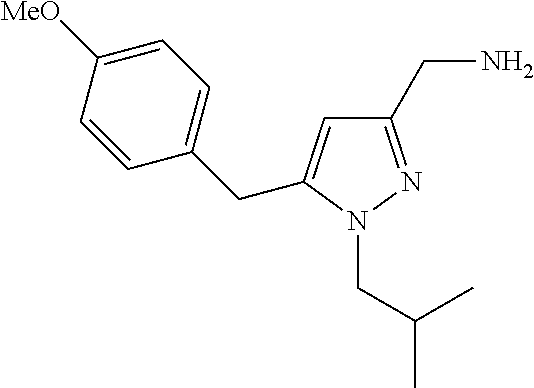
CC(CN1N=C(CN)C=C1CC1=CC=C([MeO])C=C1)C
